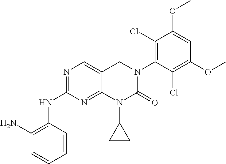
C1(NC2=C(N)C=CC=C2)=NC=C2C(=N1)N(C1CC1)C(=O)N(C1=C(Cl)C(OC)=CC(OC)=C1Cl)C2
